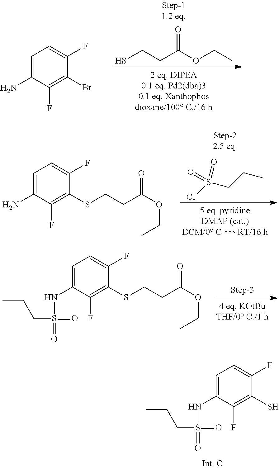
O=C(OCC)CCS.C1=C(N)C(F)=C(Br)C(F)=C1.C1=C(NS(=O)(CCC)=O)C(F)=C(S)C(F)=C1.ClS(CCC)(=O)=O.C1=C(N)C(F)=C(SCCC(OCC)=O)C(F)=C1.C1=C(NS(=O)(CCC)=O)C(F)=C(SCCC(OCC)=O)C(F)=C1
